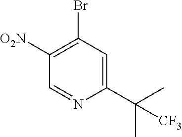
C1([O2N])=C(Br)C=C(C(C)(C)[CF3])N=C1
